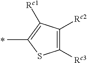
C1([Rc3])=C([Rc2])C([Rc1])=C(C)S1
